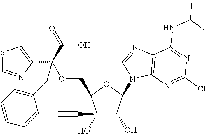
C1(C#C)(O)C(O)C(N2C3=C(N=C2)C(NC(C)C)=NC(Cl)=N3)OC1COC(C1=CSC=N1)(C(O)=O)CC1=CC=CC=C1
